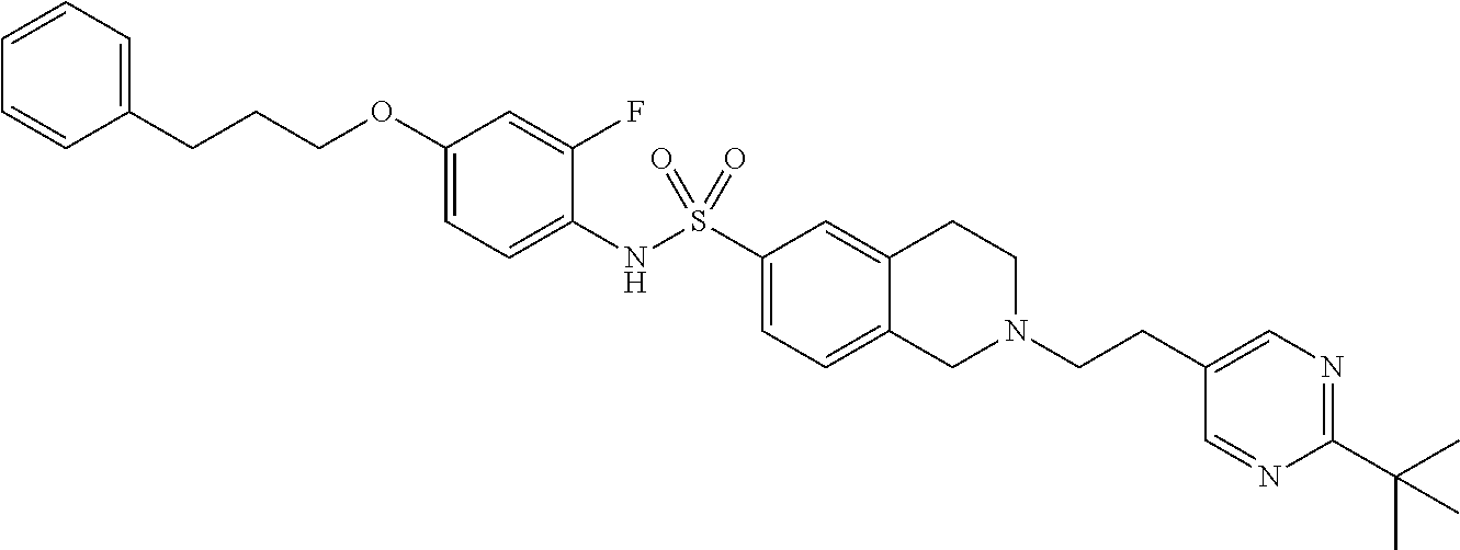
C1(OCCCC2=CC=CC=C2)=CC=C(NS(C2=CC=C3C(=C2)CCN(CCC2=CN=C(C(C)(C)C)N=C2)C3)(=O)=O)C(F)=C1
